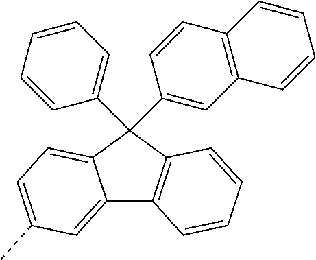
C12=CC(C)=CC=C1C(C1=CC3=C(C=C1)C=CC=C3)(C1=CC=CC=C1)C1=C2C=CC=C1
